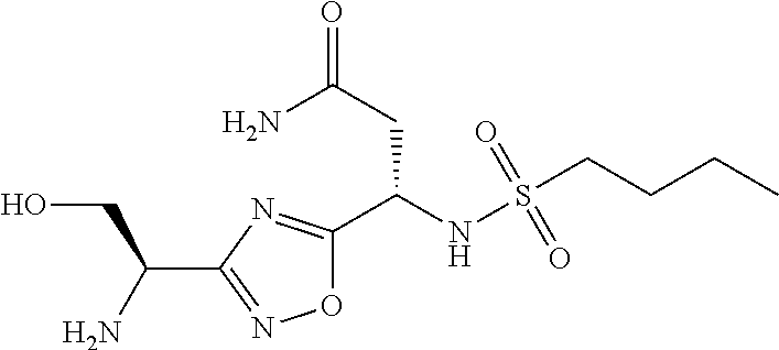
O1C(C(NS(CCCC)(=O)=O)CC(N)=O)=NC(C(CO)N)=N1
